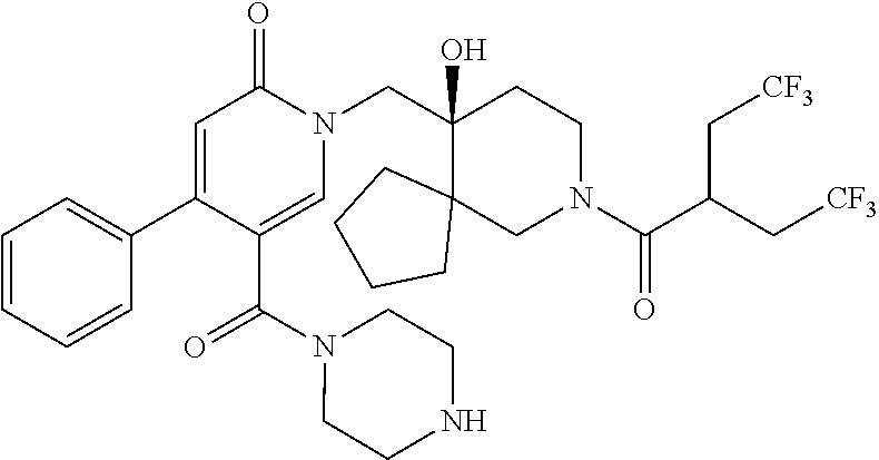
C1=CC=CC(C2=CC(=O)N(CC3(O)C4(CN(C(C(C[CF3])C[CF3])=O)CC3)CCCC4)C=C2C(=O)N2CCNCC2)=C1
